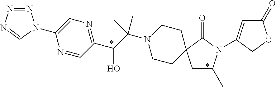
N1=NN=CN1C1=CN=C(C(C(N2CCC3(CC2)CC(C)N(C2=CC(=O)OC2)C3=O)(C)C)O)C=N1
